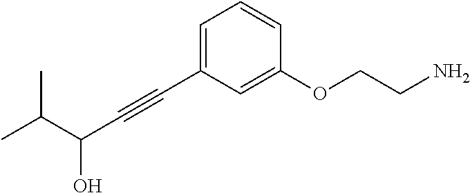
C(C1=CC=CC(OCCN)=C1)#CC(C(C)C)O
